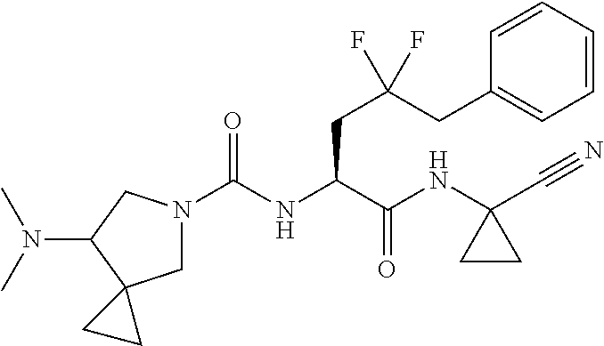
N1(C(NC(C(NC2(C#N)CC2)=O)CC(CC2=CC=CC=C2)(F)F)=O)CC2(C(N(C)C)C1)CC2
